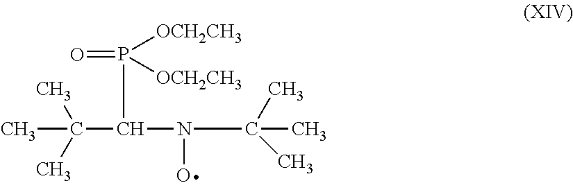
CC(C(N(C(C)(C)C)O)P(=O)([OCH2CH3])[OCH2CH3])(C)C
